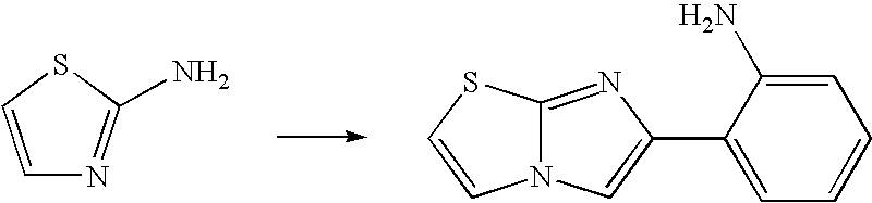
C1=CSC(N)=N1.N12C(=NC(C3=CC=CC=C3N)=C1)SC=C2
